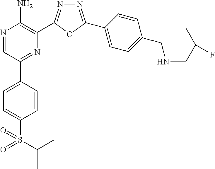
N1=C(C2=CC=C(CNCC(C)F)C=C2)OC(C2=C(N)N=CC(C3=CC=C(S(=O)(=O)C(C)C)C=C3)=N2)=N1
